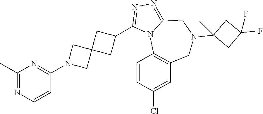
C1(C)=NC=CC(N2CC3(C2)CC(C2=NN=C4N2C2=C(CN(C5(C)CC(F)(F)C5)C4)C=C(Cl)C=C2)C3)=N1
